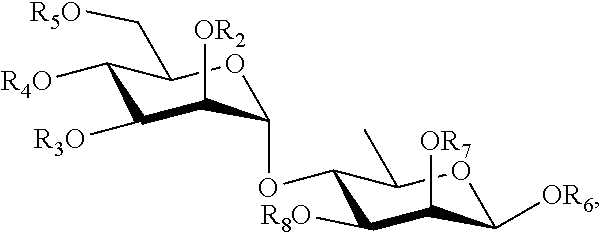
C1([R4O])C([R3O])C([OR2])C(OC2C([R8O])C([OR7])C([OR6])OC2C)OC1C[R5O]
